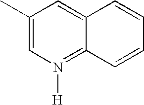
C1(C)=CN([H])=C2C(=C1)C=CC=C2
